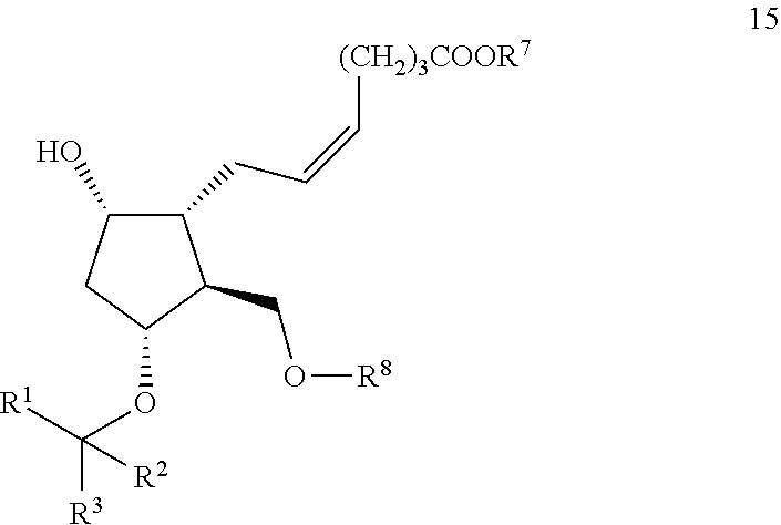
C1(CC=C[(CH2)3COOR7])C(O)CC(OC([R3])([R1])[R2])C1CO[R8]
